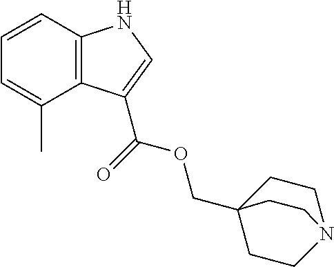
C12=C(C=CC=C1C)NC=C2C(=O)OCC12CCN(CC1)CC2
